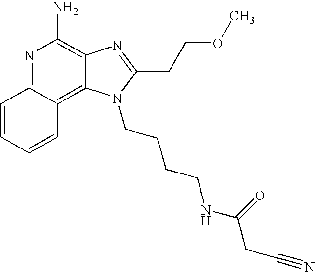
N1=C2C(=C3C(=C1N)N=C(CCOC)N3CCCCNC(=O)CC#N)C=CC=C2
